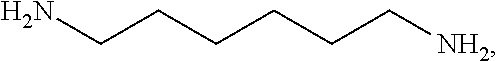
C(CCCCC[NH2])N
